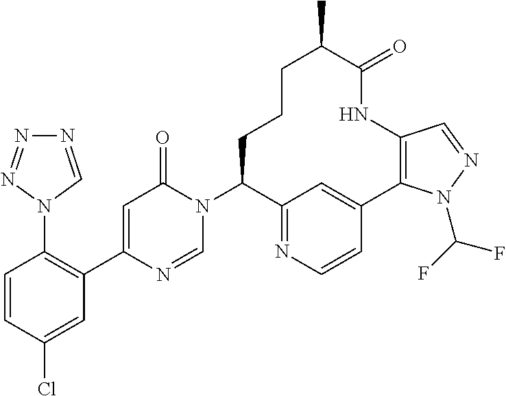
C1(N2C=NC(C3=C(N4C=NN=N4)C=CC(Cl)=C3)=CC2=O)C2=NC=CC(=C2)C2=C(NC(=O)C(C)CCC1)C=NN2C(F)F
